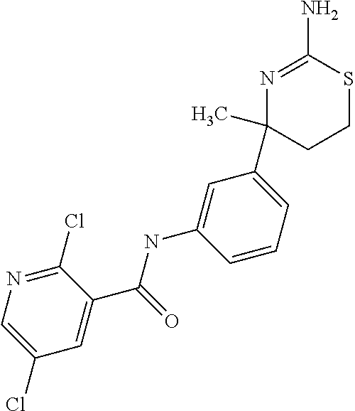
N1=C(N)SCCC1(C1=CC=CC(NC(=O)C2=CC(Cl)=CN=C2Cl)=C1)C
